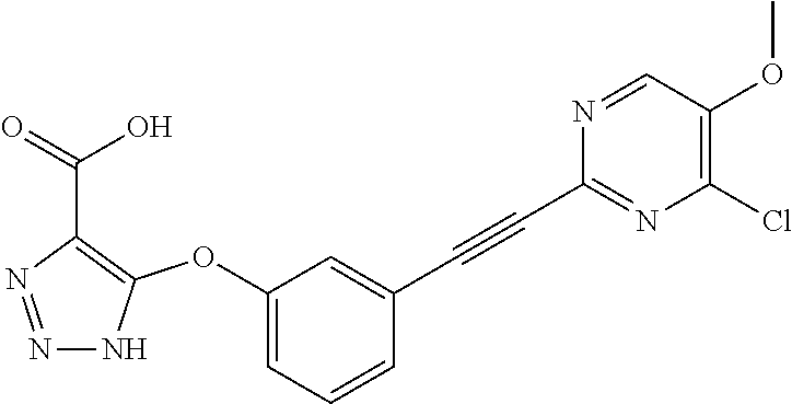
C1(OC2=C(C(=O)O)N=NN2)=CC=CC(C#CC2=NC(Cl)=C(OC)C=N2)=C1
